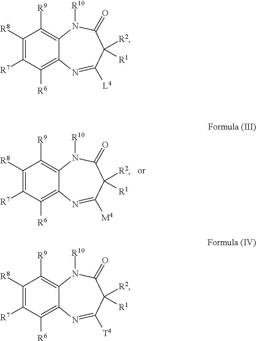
C1([R8])=C([R7])C([R6])=C2C(=C1[R9])N([R10])C(=O)C([R2])([R1])C([M4])=N2.C1([R8])=C([R7])C([R6])=C2C(=C1[R9])N([R10])C(=O)C([R2])([R1])C([L4])=N2.C1([R8])=C([R7])C([R6])=C2C(=C1[R9])N([R10])C(=O)C([R2])([R1])C([T4])=N2
